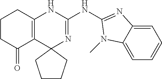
C1CC(=O)C2=C(C1)NC(NC1=NC3=CC=CC=C3N1C)=NC21CCCC1
